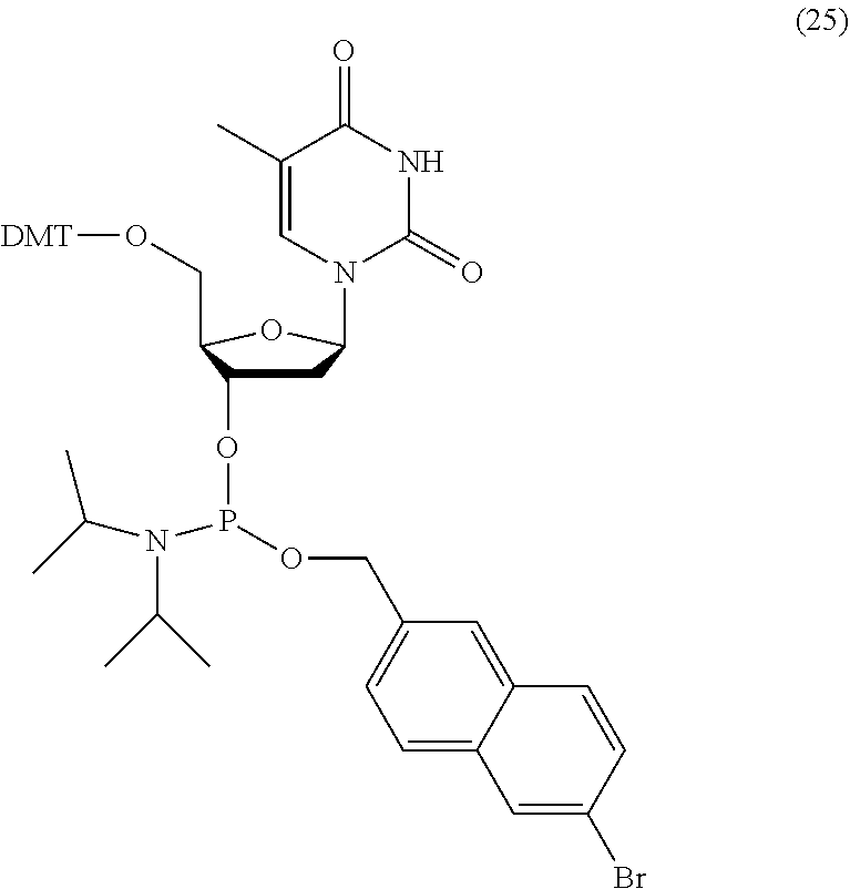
C1C(OP(OCC2=CC=C3C(=C2)C=CC(Br)=C3)N(C(C)C)C(C)C)C(CO[DMT])OC1N1C(=O)NC(=O)C(C)=C1
